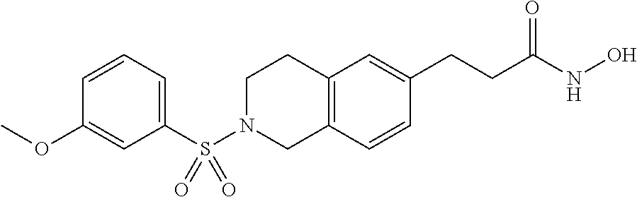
C12=C(C=CC(CCC(NO)=O)=C1)CN(S(C1=CC=CC(OC)=C1)(=O)=O)CC2
